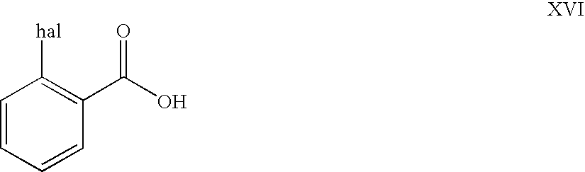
C1=CC=CC(C(O)=O)=C1[hal]
